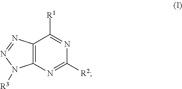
C12=C(N=C([R2])N=C1[R1])N([R3])N=N2
